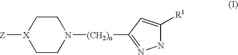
C1C[X]([Z])CCN1[(CH2)n]C1=NNC([R1])=C1
